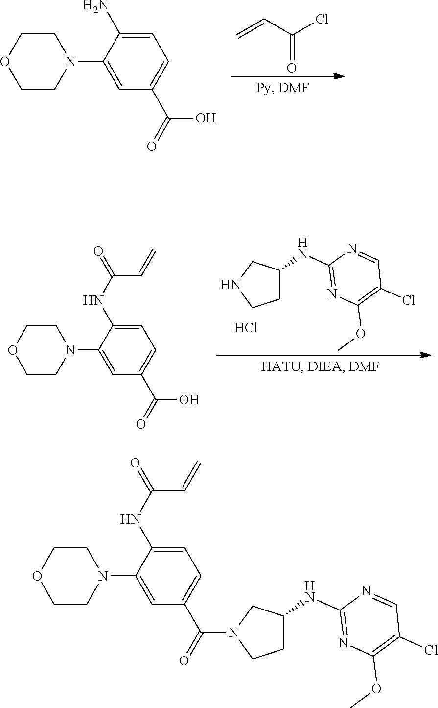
C=CC(Cl)=O.C1CN(C2=CC(C(=O)O)=CC=C2N)CCO1.N1CCC(NC2=NC(OC)=C(Cl)C=N2)C1.Cl.C1CN(C2=CC(C(=O)O)=CC=C2NC(=O)C=C)CCO1.C1(N2CCOCC2)=CC(C(N2CCC(NC3=NC(OC)=C(Cl)C=N3)C2)=O)=CC=C1NC(C=C)=O
